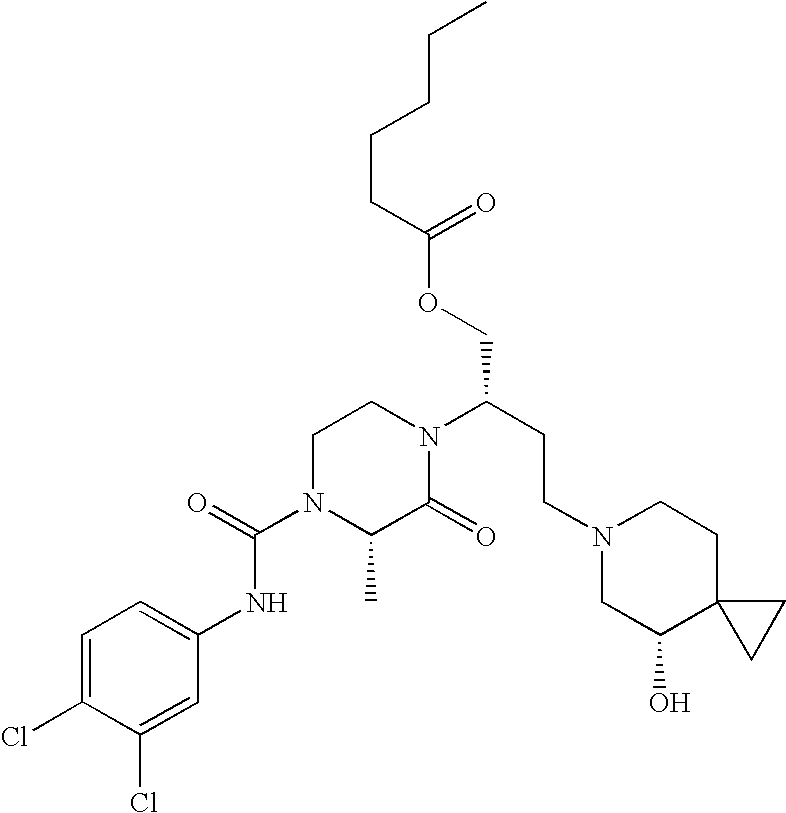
C(OCC(CCN1CC(O)C2(CC1)CC2)N1CCN(C(=O)NC2=CC=C(Cl)C(Cl)=C2)C(C)C1=O)(CCCCC)=O
